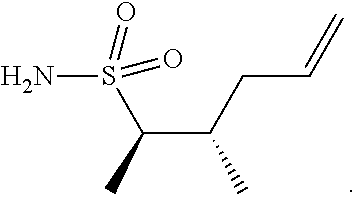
C(C(CC=C)C)(C)S(N)(=O)=O
